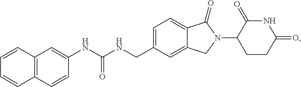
C1=C(CNC(NC2=CC3=C(C=C2)C=CC=C3)=O)C=C2C(=C1)C(=O)N(C1CCC(=O)NC1=O)C2
